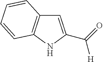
C1=C(C(=O)[H])NC2=C1C=CC=C2
